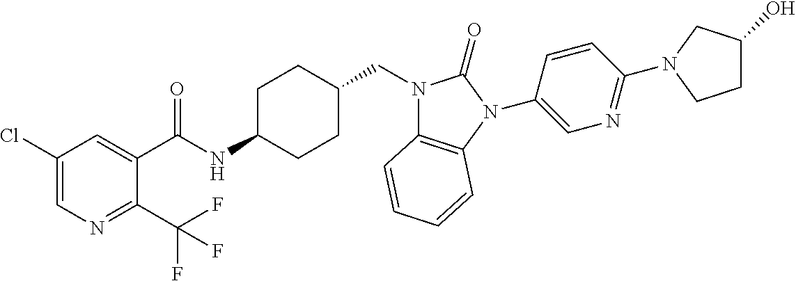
C1(Cl)=CN=C(C(F)(F)F)C(C(NC2CCC(CN3C4=C(N(C5=CN=C(N6CC(O)CC6)C=C5)C3=O)C=CC=C4)CC2)=O)=C1
